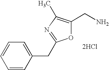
O1C(CN)=C(C)N=C1CC1=CC=CC=C1.[2HCl]
